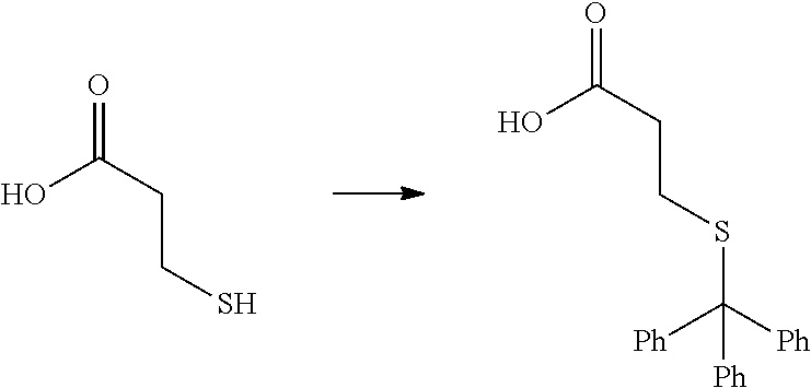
C(CCSC([Ph])([Ph])[Ph])(=O)O.C(CCS)(=O)O
